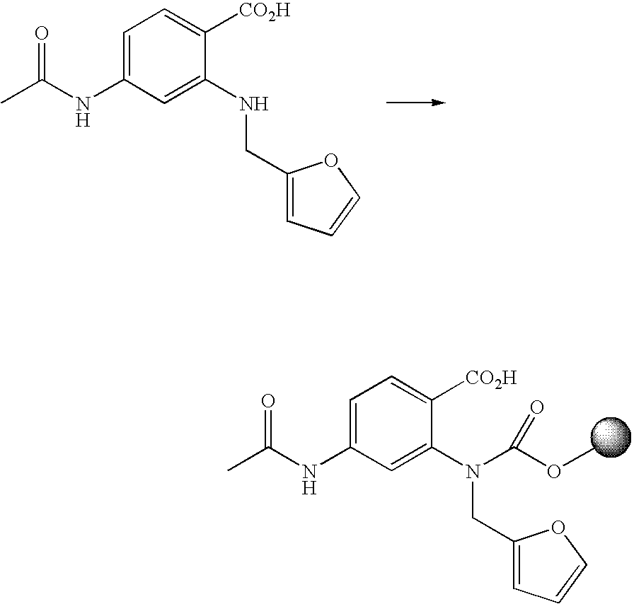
C1=C(NC(C)=O)C=C(NCC2=CC=CO2)C([CO2H])=C1.C1=C(NC(C)=O)C=C(N(CC2=CC=CO2)C(OC)=O)C([CO2H])=C1
